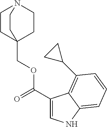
C1CN2CCC1(COC(C1=CNC3=CC=CC(C4CC4)=C13)=O)CC2
